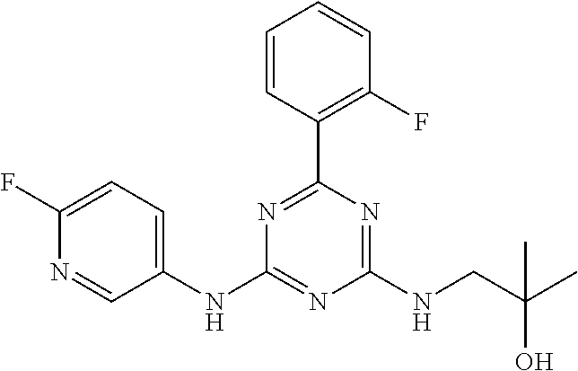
N1=C(C2=C(F)C=CC=C2)N=C(NCC(C)(O)C)N=C1NC1=CC=C(F)N=C1
